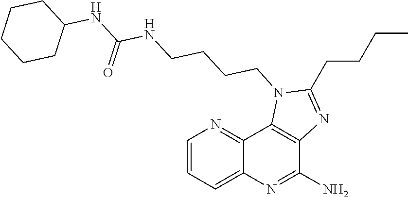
C(N1C2=C(N=C1CCCC)C(N)=NC1=CC=CN=C12)CCCNC(NC1CCCCC1)=O
